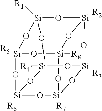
[Si]12([R1])O[Si]3O[Si]4([R8])O[Si]5O[Si](O[Si](O1)O4)O[Si]([R4])(O2)O[Si](O5)O3.[R6].[R7].[R3].[R2].[R5]
